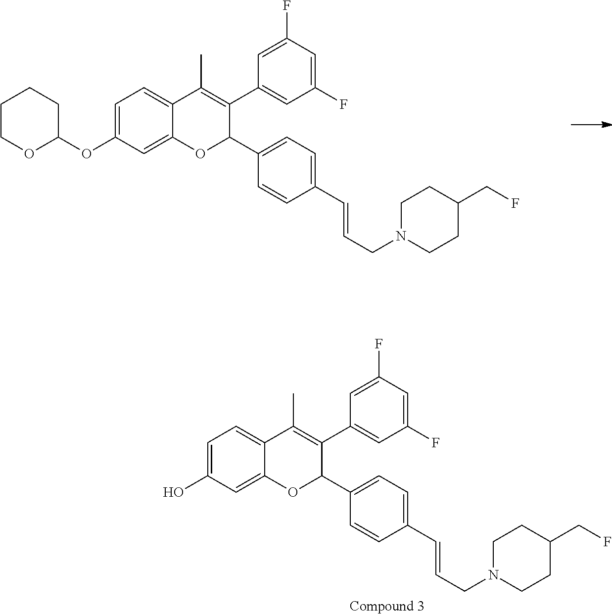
C1=C(OC2CCCCO2)C=C2C(=C1)C(C)=C(C1=CC(F)=CC(F)=C1)C(C1=CC=C(C=CCN3CCC(CF)CC3)C=C1)O2.C1=C(O)C=C2C(=C1)C(C)=C(C1=CC(F)=CC(F)=C1)C(C1=CC=C(C=CCN3CCC(CF)CC3)C=C1)O2
